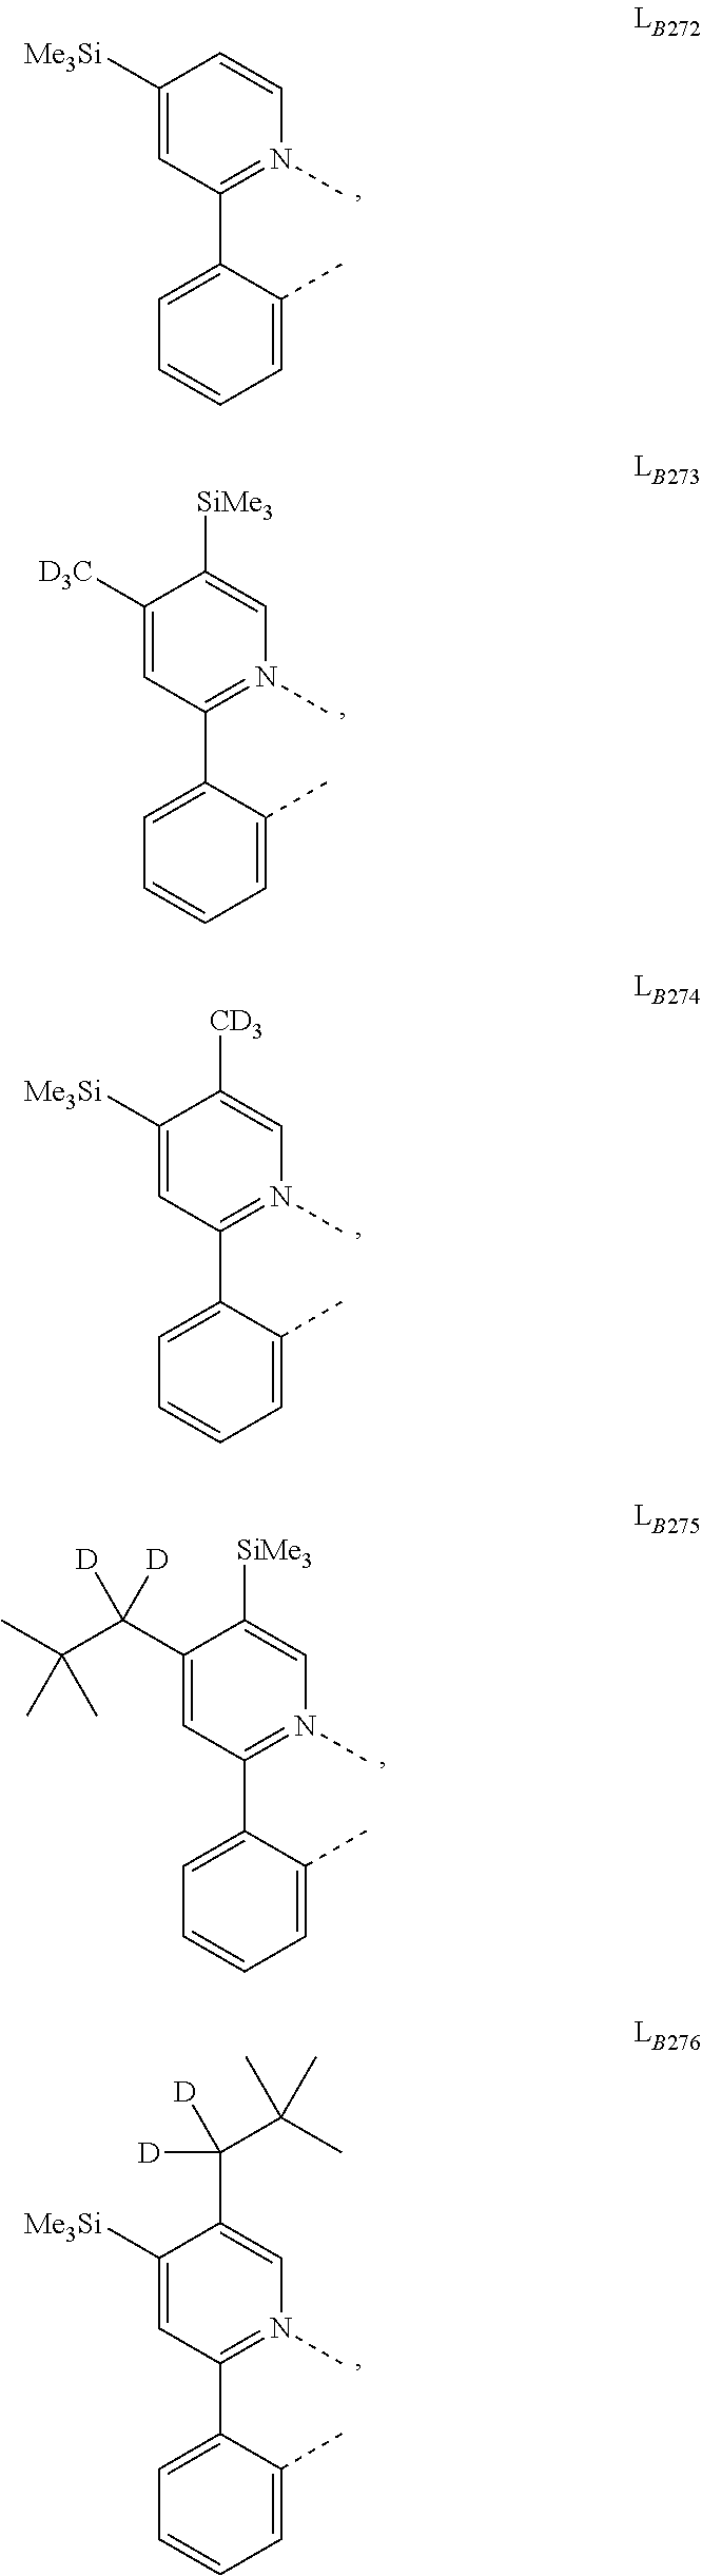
C1(C2=CC=CC=C2C)=N(C)C=CC([Me3Si])=C1.C1(C2=CC=CC=C2C)=N(C)C=C([SiMe3])C([D3C])=C1.C1(C2=CC=CC=C2C)=N(C)C=C([CD3])C([Me3Si])=C1.C1(C2=CC=CC=C2C)=N(C)C=C([SiMe3])C(C(C(C)(C)C)([D])[D])=C1.C1(C2=CC=CC=C2C)=N(C)C=C(C(C(C)(C)C)([D])[D])C([Me3Si])=C1
